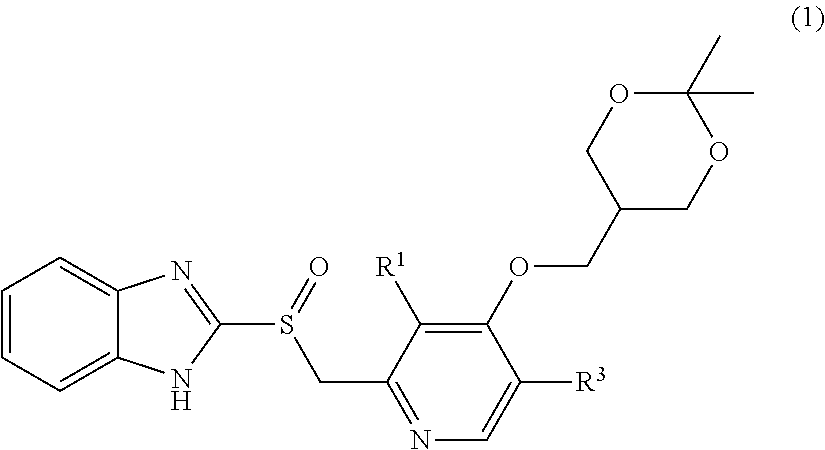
C12=CC=CC=C1N=C(S(=O)CC1=NC=C([R3])C(OCC3COC(C)(C)OC3)=C1[R1])N2
